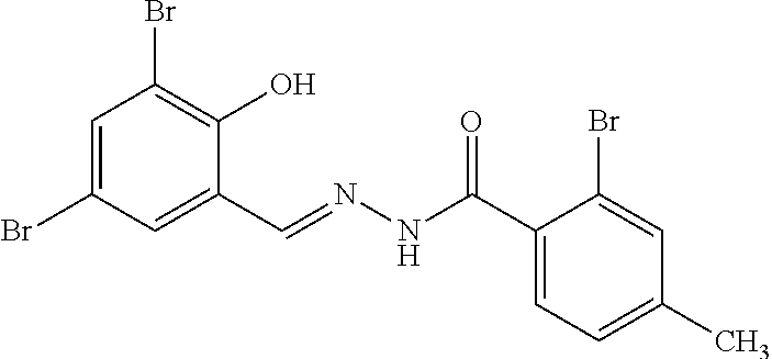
C1=C(Br)C=C(C=NNC(C2=CC=C(C)C=C2Br)=O)C(O)=C1Br
